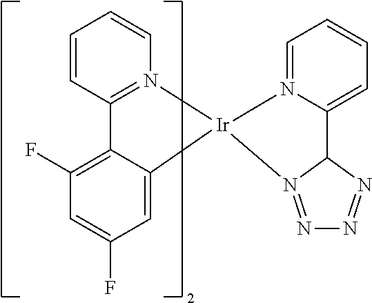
C1=CC2=N(C=C1)[Ir]1(C3=CC(F)=CC(F)=C23)N2=CC=CC=C2C2N1=NN=N2
